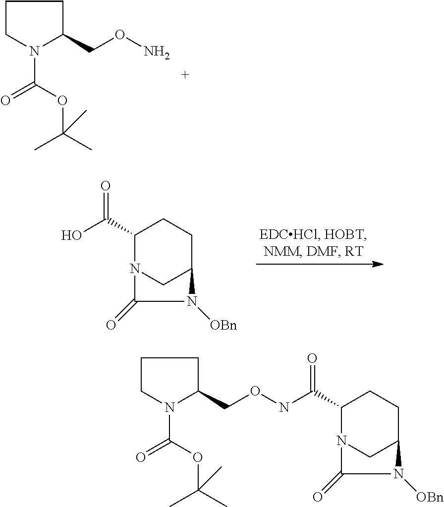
C1CN(C(OC(C)(C)C)=O)C(CONC(C2N3CC(CC2)N([OBn])C3=O)=O)C1.C1(C(=O)O)N2CC(CC1)N([OBn])C2=O.C1CN(C(OC(C)(C)C)=O)C(CON)C1
